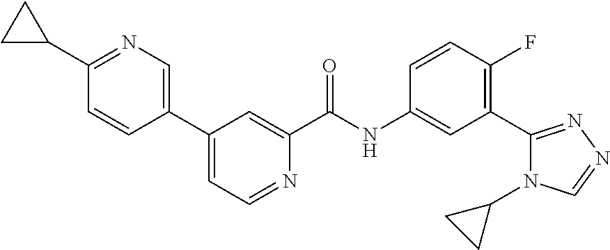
C1(C2=CC=NC(C(=O)NC3=CC(C4=NN=CN4C4CC4)=C(F)C=C3)=C2)=CN=C(C2CC2)C=C1
